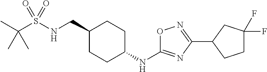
C(S(NCC1CCC(NC2=NC(C3CCC(F)(F)C3)=NO2)CC1)(=O)=O)(C)(C)C
